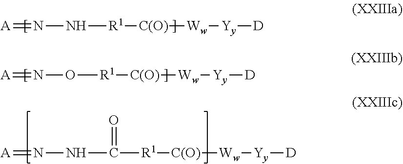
[A]=NO[R1][C(O)][Ww][Yy][D].[A]=NN[R1][C(O)][Ww][Yy][D].[A]=NNC([R1][C(O)][Ww][Yy][D])=O
